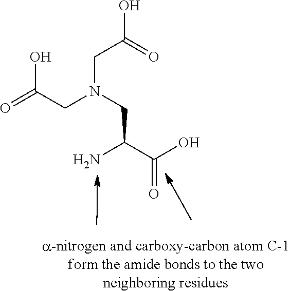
NC(C(O)=O)CN(CC(O)=O)CC(=O)O
